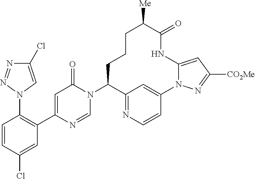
N1=NN(C2=C(C3=CC(=O)N(C4C5=NC=CC(=C5)N5C(=CC([CO2Me])=N5)NC(=O)C([Me])CCC4)C=N3)C=C(Cl)C=C2)C=C1Cl
